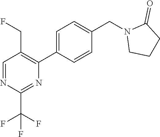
C1=NC(C(F)(F)F)=NC(C2=CC=C(CN3CCCC3=O)C=C2)=C1CF
